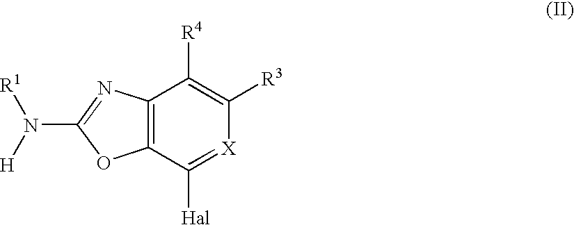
C12=C(C([Hal])=[X]C([R3])=C1[R4])OC(N([H])[R1])=N2
